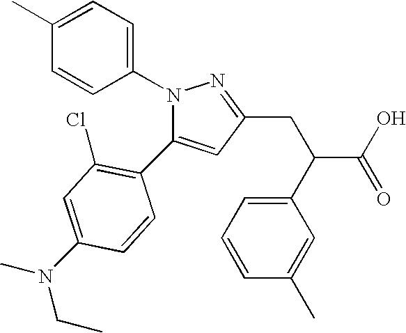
C1=C(C2=C(Cl)C=C(N(C)CC)C=C2)N(C2=CC=C(C)C=C2)N=C1CC(C1=CC=CC(C)=C1)C(O)=O
